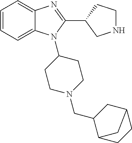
C1=CC=C2C(=C1)N=C(C1CNCC1)N2C1CCN(CC2C3CCC(C2)C3)CC1
